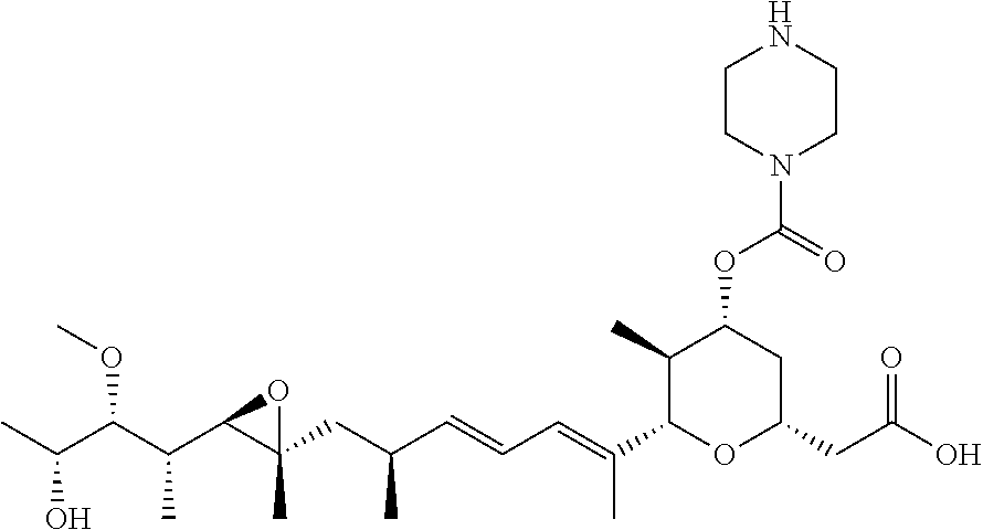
CC(C(C(C1C(CC(C=CC=C(C2OC(CC(=O)O)CC(OC(=O)N3CCNCC3)C2C)C)C)(C)O1)C)OC)O
